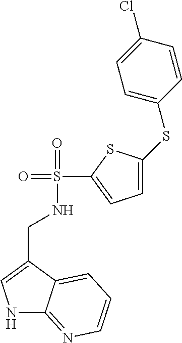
N1C2=NC=CC=C2C(CNS(=O)(=O)C2=CC=C(SC3=CC=C(Cl)C=C3)S2)=C1
